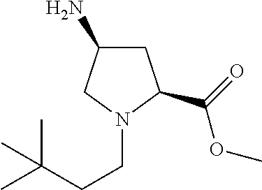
C1C(N)CN(CCC(C)(C)C)C1C(OC)=O
